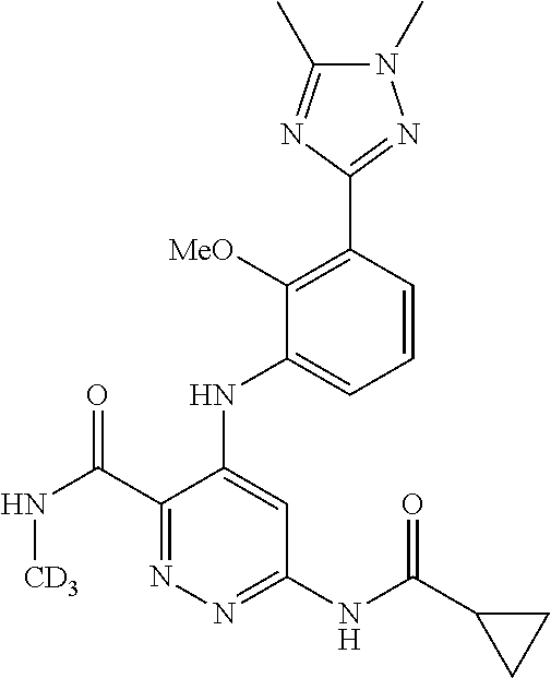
N(C(C1=NN=C(NC(C2CC2)=O)C=C1NC1=CC=CC(C2=NN(C)C(C)=N2)=C1[MeO])=O)[CD3]
